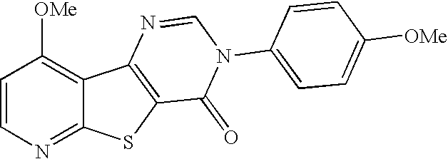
C1=CN=C2C(=C1[OMe])C1=C(S2)C(=O)N(C2=CC=C([OMe])C=C2)C=N1
